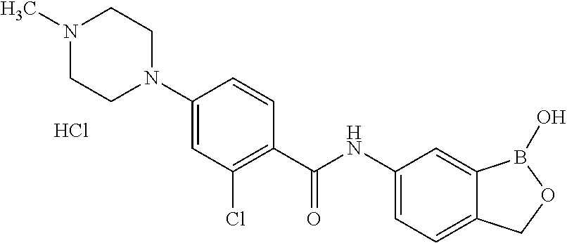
C1(NC(C2=C(Cl)C=C(N3CCN(C)CC3)C=C2)=O)=CC=C2C(=C1)B(O)OC2.Cl
